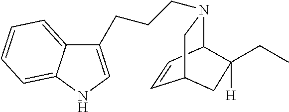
C12=CC=CC=C1NC=C2CCCN1C2C=CC(C1)CC2(CC)[H]
